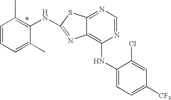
C1=CC=C(C)C(NC2=NC3=C(NC4=CC=C([CF3])C=C4Cl)N=CN=C3S2)=C1C
